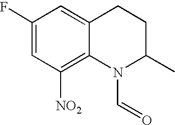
C1(F)=CC([NO2])=C2C(=C1)CCC(C)N2C=O
